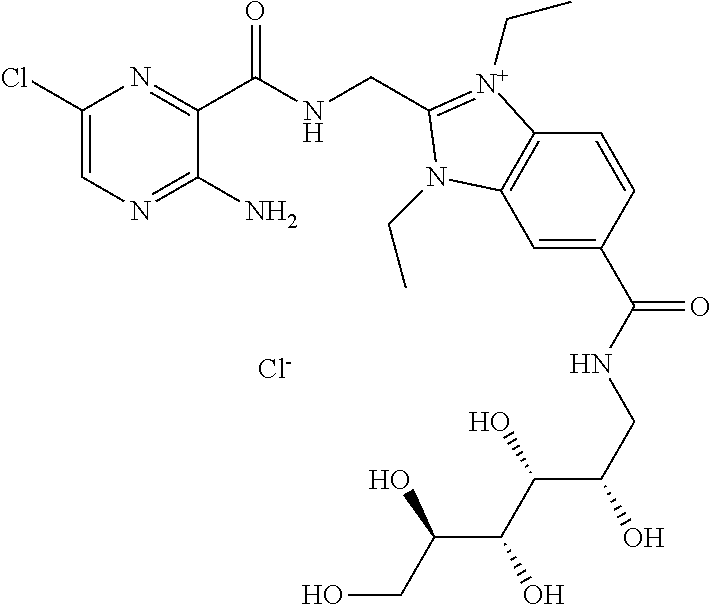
C1(Cl)=CN=C(N)C(C(NCC2=[N+](CC)C3=C(C=C(C(NCC(C(C(C(CO)O)O)O)O)=O)C=C3)N2CC)=O)=N1.[Cl-]
